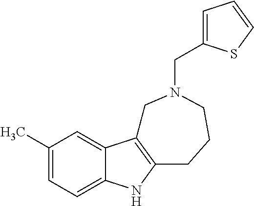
C1(C)=CC=C2C(=C1)C1=C(N2)CCCN(CC2=CC=CS2)C1
